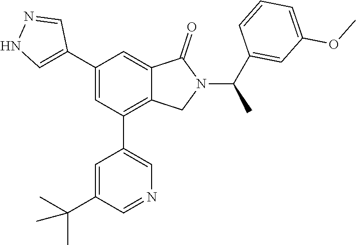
C1(C2=CNN=C2)=CC(C2=CN=CC(C(C)(C)C)=C2)=C2C(=C1)C(=O)N(C(C1=CC(OC)=CC=C1)C)C2
